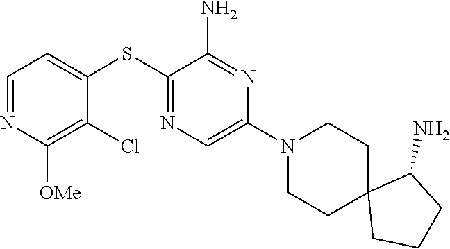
S(C1=NC=C(N2CCC3(CC2)CCCC3N)N=C1N)C1=CC=NC([OMe])=C1Cl
